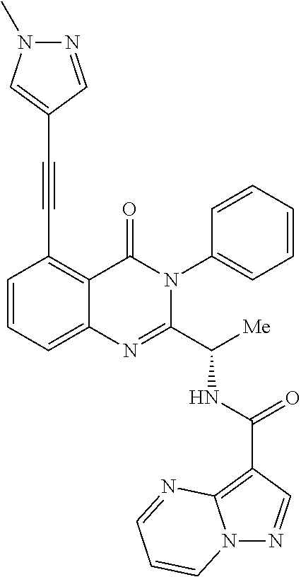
N(C(C1=NC2=CC=CC(C#CC3=CN(C)N=C3)=C2C(=O)N1C1=CC=CC=C1)[Me])C(C1=C2N(N=C1)C=CC=N2)=O
